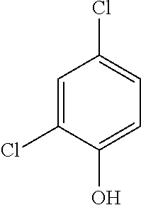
C1=C(Cl)C(O)=CC=C1Cl
